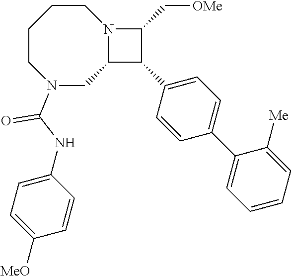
C1CCCN(C(NC2=CC=C([MeO])C=C2)=O)CC2N1C(C[OMe])C2C1=CC=C(C2=CC=CC=C2[Me])C=C1
